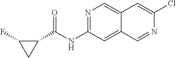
N1=C(NC(C2C(F)C2)=O)C=C2C(=C1)C=C(Cl)N=C2
